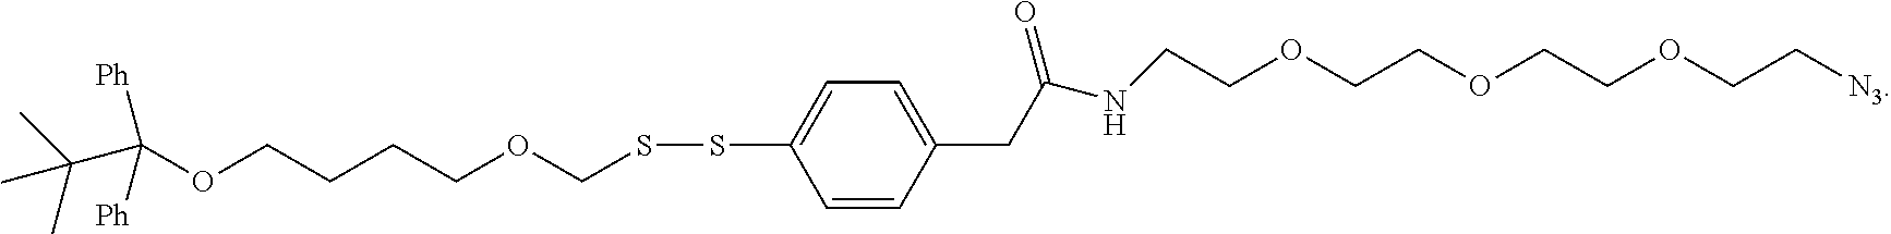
C(OCCCCOCSSC1=CC=C(CC(=O)NCCOCCOCCOCC[N3])C=C1)(C(C)(C)C)([Ph])[Ph]
